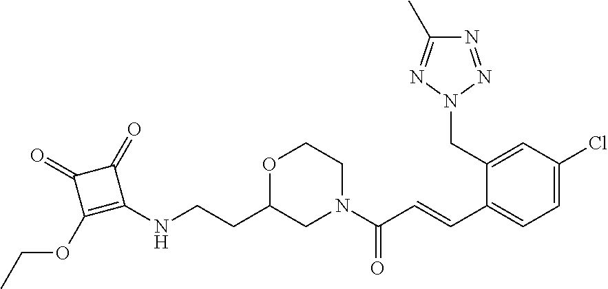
O1C(CCNC2=C(OCC)C(=O)C2=O)CN(C(C=CC2=CC=C(Cl)C=C2CN2N=NC(C)=N2)=O)CC1
